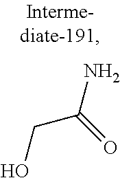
C(C(=O)N)O
